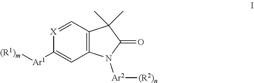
C12=C(C=[X]C([Ar1][(R1)m])=C1)C(C)(C)C(=O)N2[Ar2][(R2)n]
